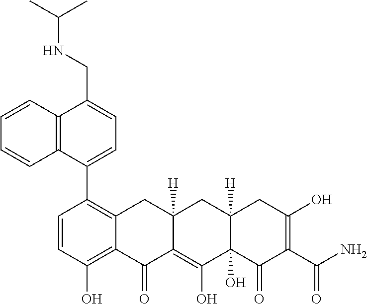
C1=CC(O)=C2C(=C1C1=CC=C(CNC(C)C)C3=C1C=CC=C3)CC1([H])C(=C(O)C3(O)C([H])(C1)CC(O)=C(C(N)=O)C3=O)C2=O
